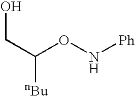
C(C(ON[Ph])[nBu])O
